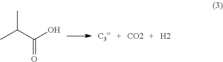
CC(C(O)=O)C.[CO2].[H2]
